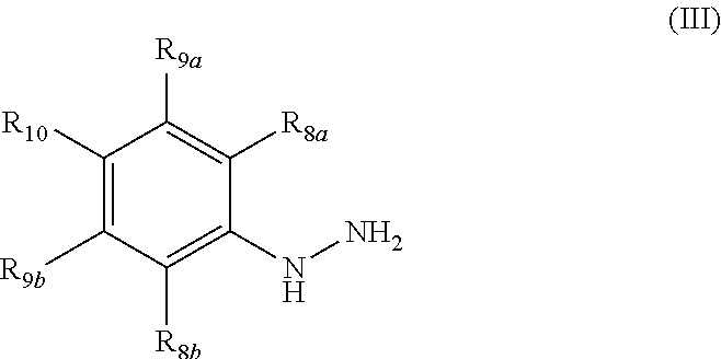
C1([R10])=C([R9b])C([R8b])=C(NN)C([R8a])=C1[R9a]
